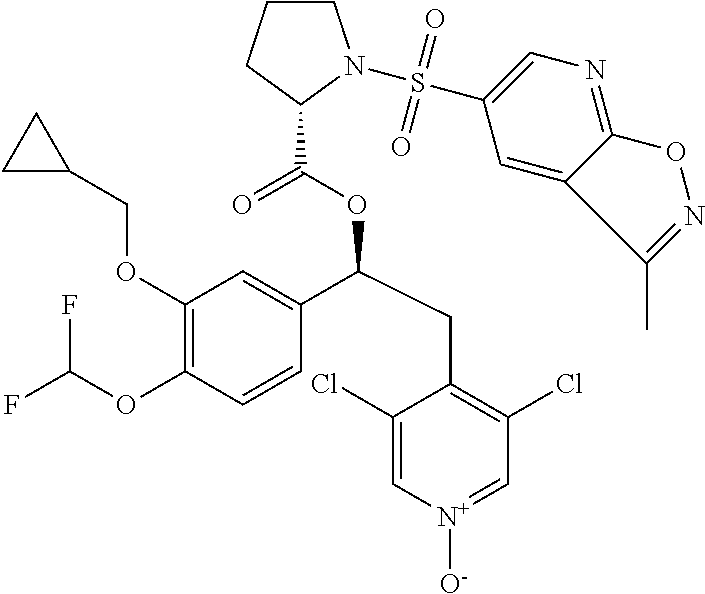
C1(OCC2CC2)=C(OC(F)F)C=CC(C(CC2=C(Cl)C=[N+]([O-])C=C2Cl)OC(=O)C2CCCN2S(=O)(=O)C2=CN=C3ON=C(C)C3=C2)=C1
